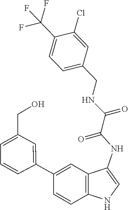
C1(CNC(C(NC2=CNC3=C2C=C(C2=CC(CO)=CC=C2)C=C3)=O)=O)=CC=C(C(F)(F)F)C(Cl)=C1
